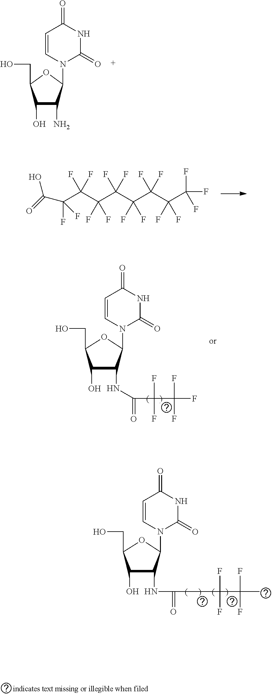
C1(O)C(N)C(N2C(=O)NC(=O)C=C2)OC1CO.C(C(C(C(C(C(C(C(F)(F)F)(F)F)(F)F)(F)F)(F)F)(F)F)(F)F)(C(=O)O)(F)F.C1(O)C(NC(=O)C(C(F)(F)F)(F)F)C(N2C(=O)NC(=O)C=C2)OC1CO.C1(O)C(NC(=O)C(C(C)(F)F)(F)F)C(N2C(=O)NC(=O)C=C2)OC1CO
